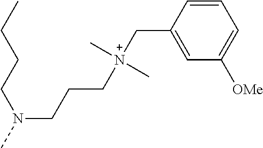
N(CCC[N+](CC1=CC([OMe])=CC=C1)(C)C)(C)CCCC
